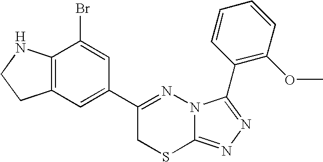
C12=C(C(Br)=CC(C3=NN4C(=NN=C4C4=C(OC)C=CC=C4)SC3)=C1)NCC2
